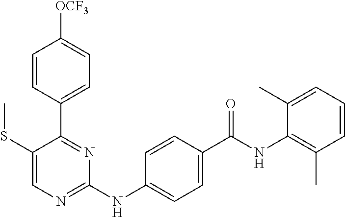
C1=CC(C2=NC(NC3=CC=C(C(NC4=C(C)C=CC=C4C)=O)C=C3)=NC=C2SC)=CC=C1[OCF3]
